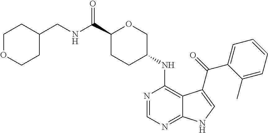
C1(C(NCC2CCOCC2)=O)CCC(NC2=C3C(=NC=N2)NC=C3C(=O)C2=CC=CC=C2C)CO1
